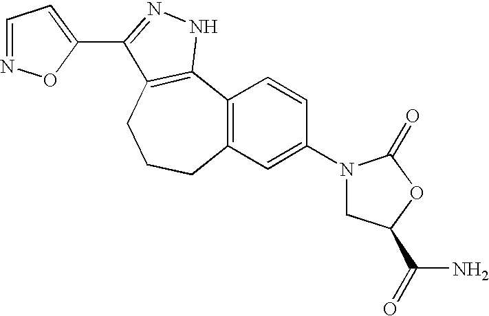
C12=C(C=C(N3CC(C(N)=O)OC3=O)C=C1)CCCC1=C2NN=C1C1=CC=NO1
